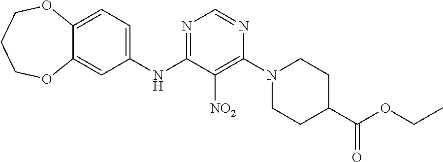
N1=C(NC2=CC=C3C(=C2)OCCCO3)C([NO2])=C(N2CCC(C(OCC)=O)CC2)N=C1
